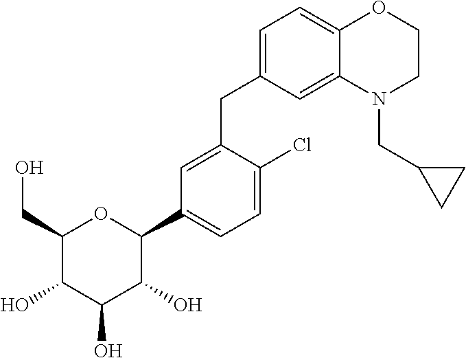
C1=C(CC2=CC=C3C(=C2)N(CC2CC2)CCO3)C(Cl)=CC=C1C1C(O)C(O)C(O)C(CO)O1
